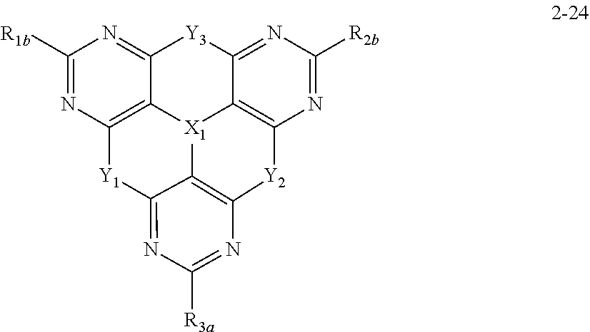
[Y1]1C2=NC([R3a])=NC3=C2[X1]2C4=C([Y2]3)N=C([R2b])N=C4[Y3]C3=NC([R1b])=NC1=C23
